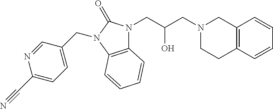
N1(CC(CN2CCC3=C(C2)C=CC=C3)O)C2=C(N(CC3=CC=C(C#N)N=C3)C1=O)C=CC=C2
